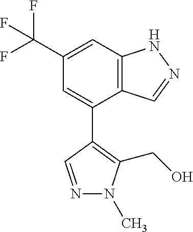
C12=C(C=C(C(F)(F)F)C=C1C1=C(CO)N(C)N=C1)NN=C2
